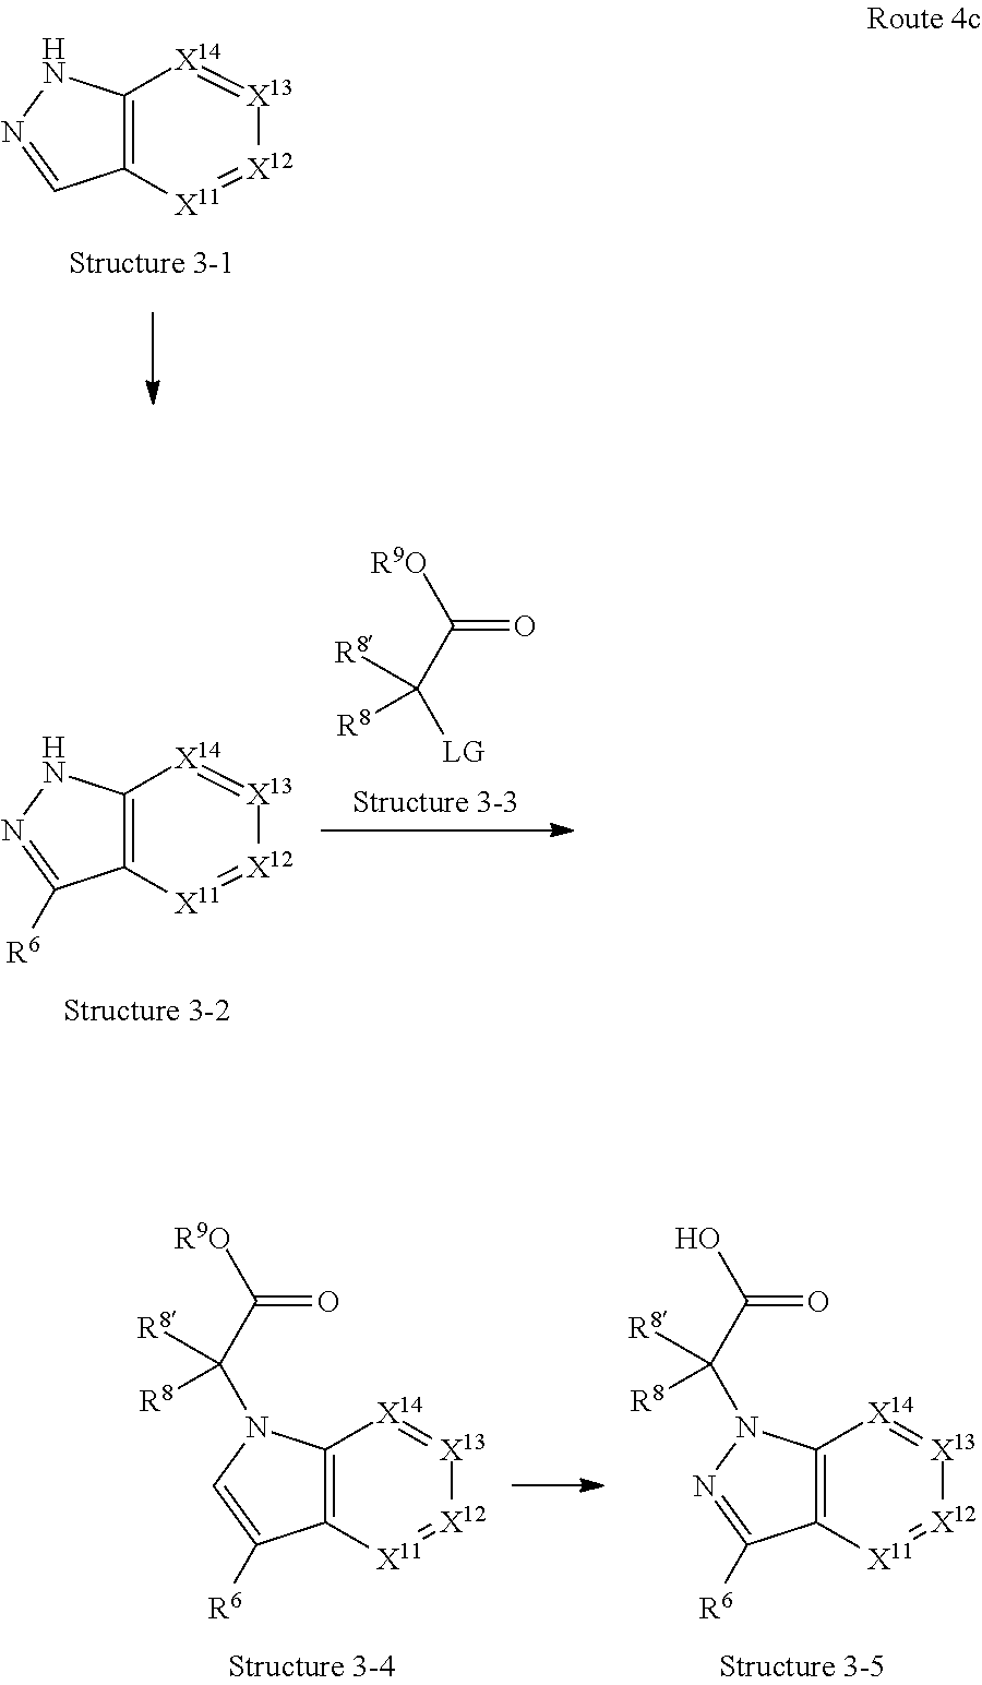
C12=C([X11]=[X12][X13]=[X14]1)C=NN2.C12=C([X11]=[X12][X13]=[X14]1)C([R6])=NN2.[R9O]C(C([LG])([R8])[R8])=O.C12=C([X11]=[X12][X13]=[X14]1)C([R6])=CN2C(C([R9O])=O)([R8])[R8].C12=C([X11]=[X12][X13]=[X14]1)C([R6])=NN2C(C(O)=O)([R8])[R8]
